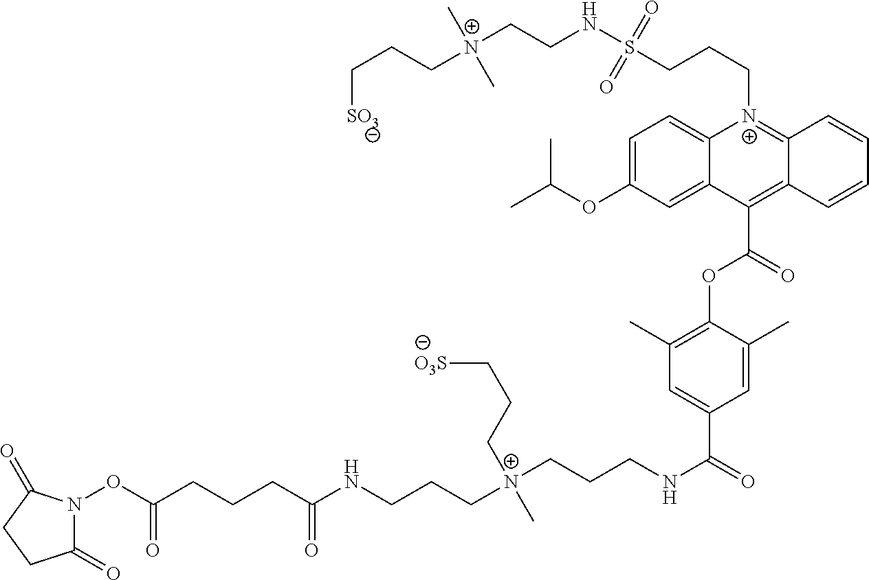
C1(=O)N(OC(CCCC(NCCC[N+](CCCNC(=O)C2=CC(C)=C(OC(C3=C4C(=[N+](CCCS(NCC[N+](CCC[SO3])(C)C)(=O)=O)C5=CC=C(OC(C)C)C=C35)C=CC=C4)=O)C(C)=C2)(CCC[O3S])C)=O)=O)C(=O)CC1
